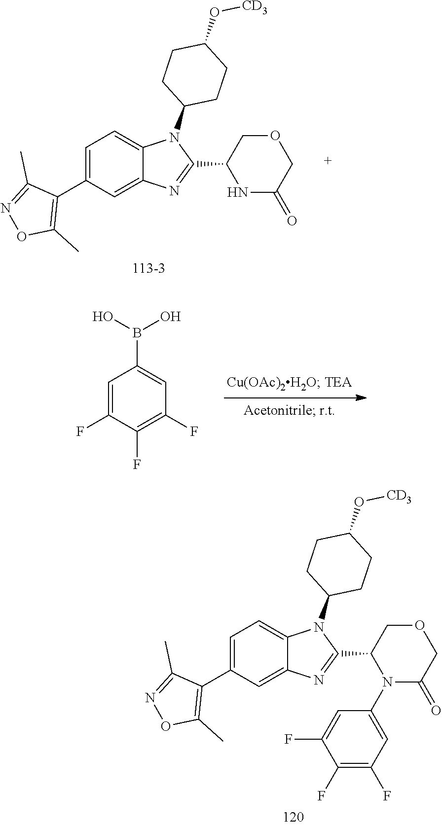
C1(C2N(C3=CC(F)=C(F)C(F)=C3)C(=O)COC2)=NC2=CC(C3=C(C)ON=C3C)=CC=C2N1C1CCC(O[CD3])CC1.C1(C2NC(=O)COC2)=NC2=CC(C3=C(C)ON=C3C)=CC=C2N1C1CCC(O[CD3])CC1.C1=C(F)C(F)=C(F)C=C1B(O)O
